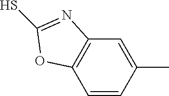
C12=C(C=CC(C)=C1)OC(S)=N2
